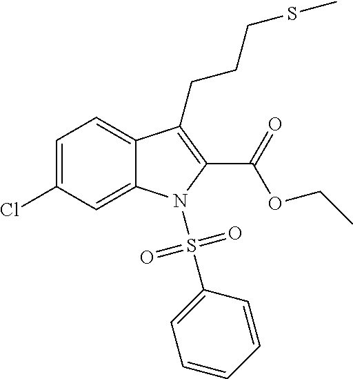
C1=C(Cl)C=C2C(=C1)C(CCCSC)=C(C(OCC)=O)N2S(=O)(=O)C1=CC=CC=C1
